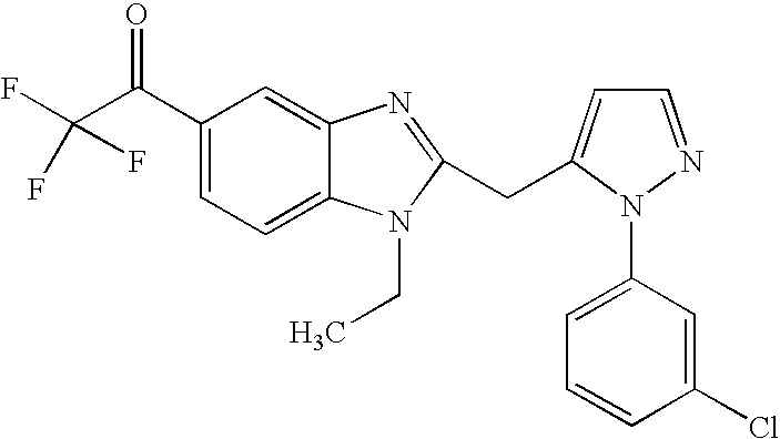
C(C(C1=CC=C2C(=C1)N=C(CC1=CC=NN1C1=CC=CC(Cl)=C1)N2CC)=O)(F)(F)F
